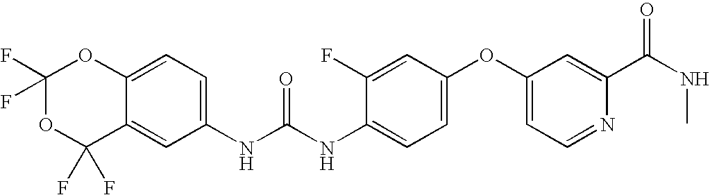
C1(F)(F)OC(F)(F)C2=CC(NC(NC3=CC=C(OC4=CC=NC(C(=O)NC)=C4)C=C3F)=O)=CC=C2O1
